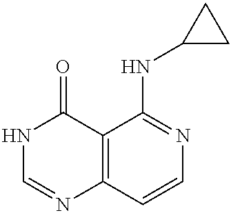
C12=C(C=CN=C1NC1CC1)N=CNC2=O
